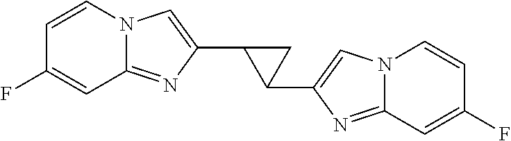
C12=NC(C3C(C4=CN5C(=N4)C=C(F)C=C5)C3)=CN1C=CC(F)=C2
